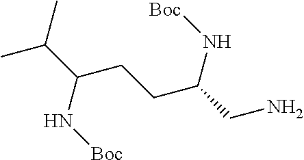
NCC(CCC(C(C)C)N[Boc])N[Boc]
